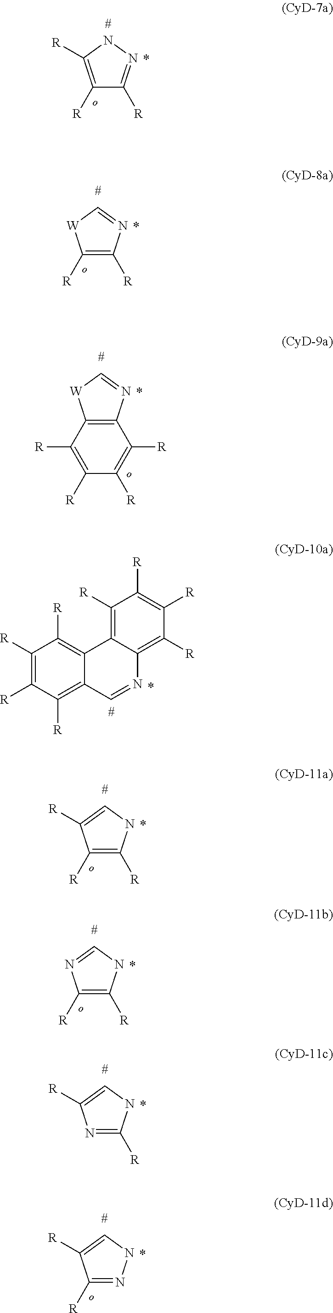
C1([R])=C([R])NN=C1[R].C1([R])=C([R])N=C[W]1.C12=C(N=C[W]1)C([R])=C([R])C([R])=C2[R].C1([R])=C([R])C([R])=C2C(=C1[R])C1=C([R])C([R])=C([R])C([R])=C1N=C2.C1([R])=C([R])C([R])=CN1.C1([R])=C([R])N=CN1.C1([R])=NC([R])=CN1.N1=C([R])C([R])=CN1
